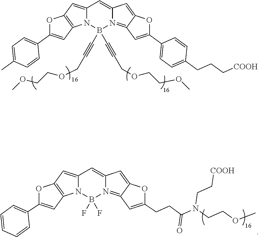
C12=CC3=C(N1B(C#CCOCCOC)(C#CCOCCOC)N1=C4C(=CC1=C2)OC(C1=CC=C(CCC[COOH])C=C1)=C4)C=C(C1=CC=C(C)C=C1)O3.C12=CC3=C(N1B(F)(F)N1=C4C(=CC1=C2)OC(CCC(N(CCOC)CC[COOH])=O)=C4)C=C(C1=CC=CC=C1)O3
